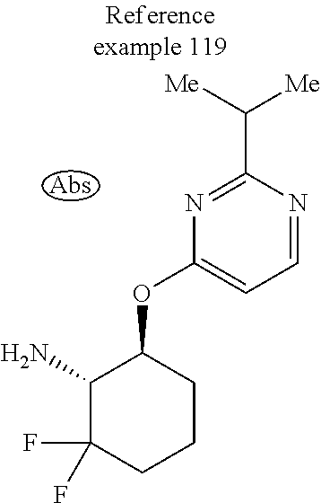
NC1C(F)(F)CCCC1OC1=CC=NC(C([Me])[Me])=N1
